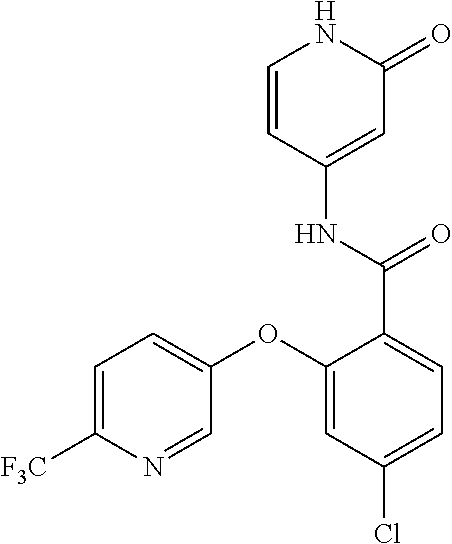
C1=CC(NC(=O)C2=CC=C(Cl)C=C2OC2=CC=C([F3C])N=C2)=CC(=O)N1
